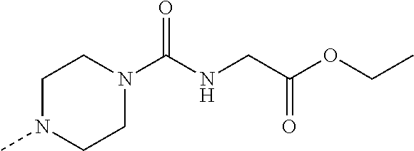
C1N(C)CCN(C(=O)NCC(OCC)=O)C1
